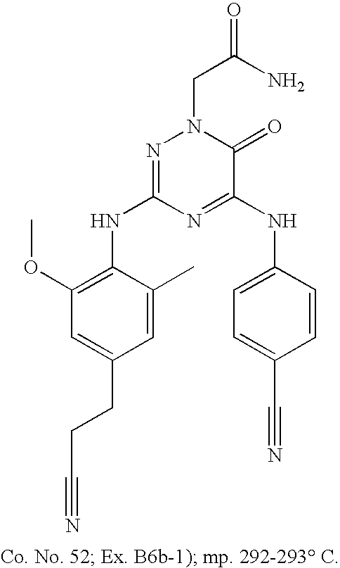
C1=C(CCC#N)C=C(C)C(NC2=NN(CC(N)=O)C(=O)C(NC3=CC=C(C#N)C=C3)=N2)=C1OC
